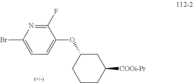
[COOi-Pr]C1CC(OC2=CC=C(Br)N=C2F)CCC1
